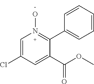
C1=CC=CC(C2=N(O)C=C(Cl)C=C2C(OC)=O)=C1
